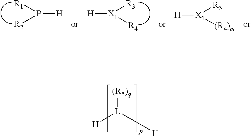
[(R5)q][L]([H])[H].P([H])([R1])[R2].[H][X1]([R3])[R4].[H][X1]([R3])[(R4)m]
